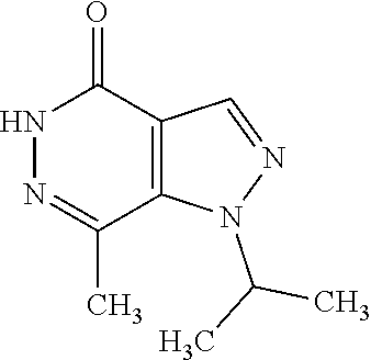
CC(C)N1C2=C(C(=O)NN=C2C)C=N1
